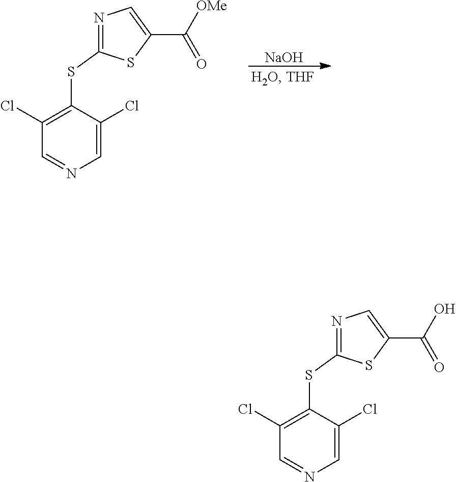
N1=C(SC2=C(Cl)C=NC=C2Cl)SC(C([OMe])=O)=C1.[NaOH].N1=C(SC2=C(Cl)C=NC=C2Cl)SC(C(O)=O)=C1
